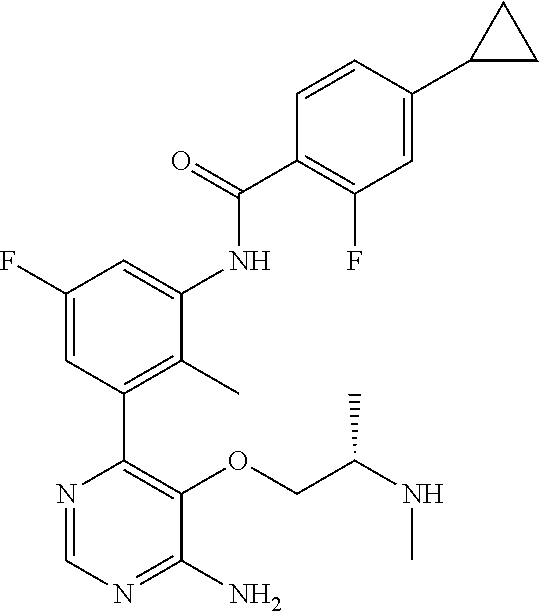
N1=CN=C(N)C(OCC(NC)C)=C1C1=C(C)C(NC(C2=C(F)C=C(C3CC3)C=C2)=O)=CC(F)=C1
